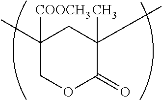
C1(C)([COOCH3])COC(=O)C(C)(C)C1
